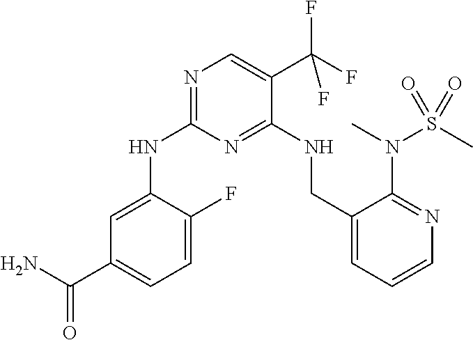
C1=C(F)C(NC2=NC=C(C(F)(F)F)C(NCC3=CC=CN=C3N(S(C)(=O)=O)C)=N2)=CC(C(N)=O)=C1
